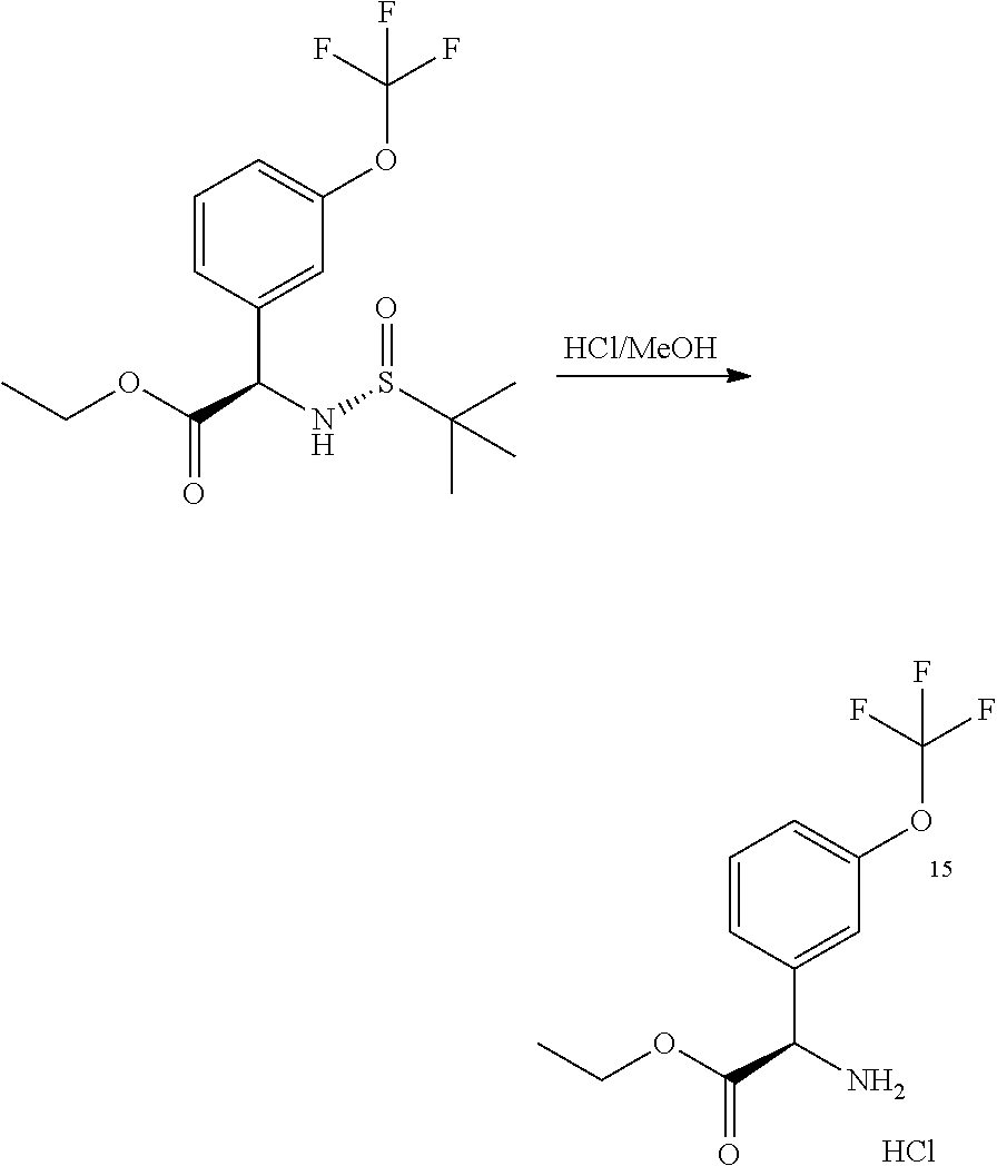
CCOC(C(NS(C(C)(C)C)=O)C1=CC(OC(F)(F)F)=CC=C1)=O.CCOC(C(N)C1=CC(OC(F)(F)F)=CC=C1)=O.Cl
